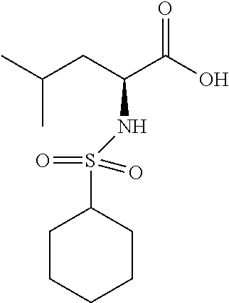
O=C(O)C(CC(C)C)NS(C1CCCCC1)(=O)=O
